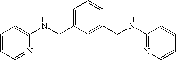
C1=C(CNC2=CC=CC=N2)C=C(CNC2=NC=CC=C2)C=C1
